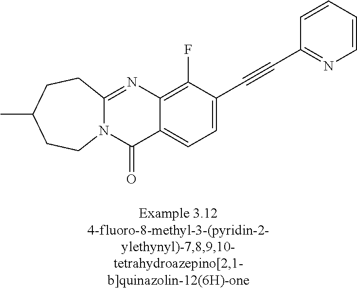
N12C(=NC3=C(F)C(C#CC4=NC=CC=C4)=CC=C3C1=O)CCC(C)CC2
